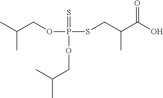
CC(C)COP(SCC(C(=O)O)C)(=S)OCC(C)C
